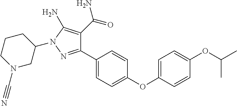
C1(C2=CC=C(OC3=CC=C(OC(C)C)C=C3)C=C2)=NN(C2CCCN(C#N)C2)C(N)=C1C(=O)N
